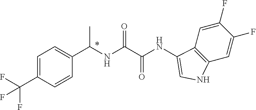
C1=C(C(NC(C(NC2=CNC3=C2C=C(F)C(F)=C3)=O)=O)C)C=CC(C(F)(F)F)=C1
